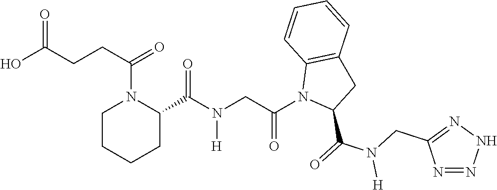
C1(C(N(CC(N2C(C(=O)N(CC3=NNN=N3)[H])CC3=C2C=CC=C3)=O)[H])=O)N(C(CCC(O)=O)=O)CCCC1
